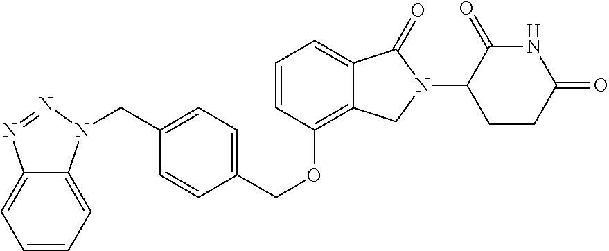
C1=CC(OCC2=CC=C(CN3C4=CC=CC=C4N=N3)C=C2)=C2C(=C1)C(=O)N(C1CCC(=O)NC1=O)C2
